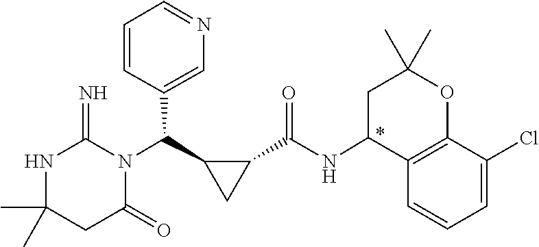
CC1(C)NC(=N)N(C(C2CC2C(NC2C3=C(OC(C)(C)C2)C(Cl)=CC=C3)=O)C2=CN=CC=C2)C(=O)C1
